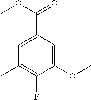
C1(OC)=CC(C(OC)=O)=CC(C)=C1F
